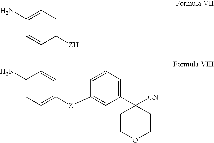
C1(N)=CC=C([Z]C2=CC(C3([CN])CCOCC3)=CC=C2)C=C1.C1(N)=CC=C([ZH])C=C1
